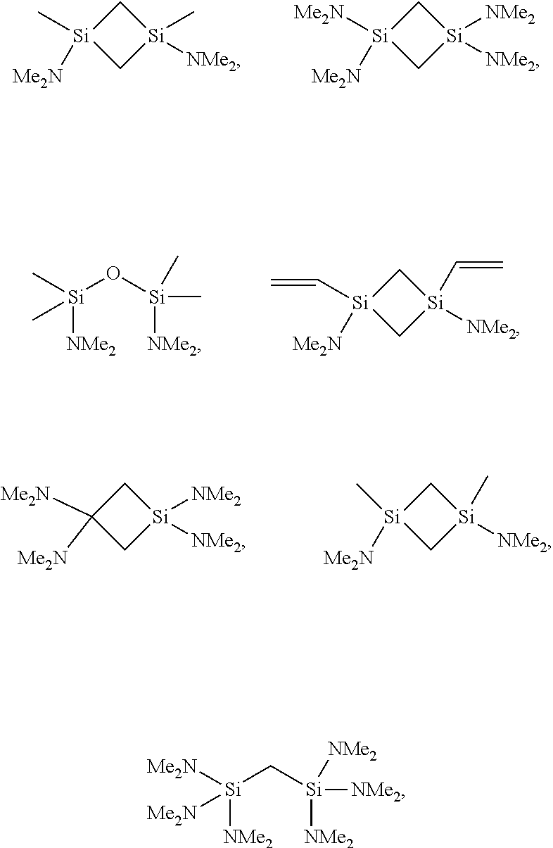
[Si](C[Si]([NMe2])([NMe2])[NMe2])([NMe2])([Me2N])[Me2N].[Si]1(C)([Me2N])C[Si](C)([NMe2])C1.[Si]1([Me2N])([Me2N])C[Si]([NMe2])([NMe2])C1.[Si](O[Si]([NMe2])(C)C)([NMe2])(C)C.[Si]1(C=C)([Me2N])C[Si]([NMe2])(C=C)C1.C1([Me2N])([Me2N])C[Si]([NMe2])([NMe2])C1.[Si]1([Me2N])(C)C[Si]([NMe2])(C)C1
